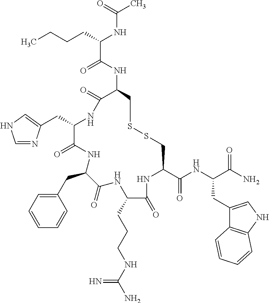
C(C1NC(=O)C(NC(C(CCCC)NC(C)=O)=O)CSSCC(C(NC(C(N)=O)CC2=CNC3=C2C=CC=C3)=O)NC(=O)C(CCCNC(N)=N)NC(=O)C(CC2=CC=CC=C2)NC1=O)C1=CNC=N1
